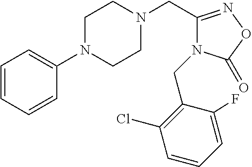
C1N(CC2=NOC(=O)N2CC2=C(Cl)C=CC=C2F)CCN(C2=CC=CC=C2)C1
